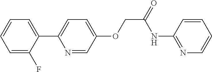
C1(C2=CC=C(OCC(=O)NC3=NC=CC=C3)C=N2)=CC=CC=C1F
